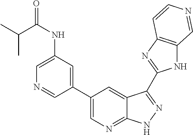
C1(C2=CN=C3C(=C2)C(C2=NC4=C(N2)C=NC=C4)=NN3)=CC(NC(=O)C(C)C)=CN=C1
